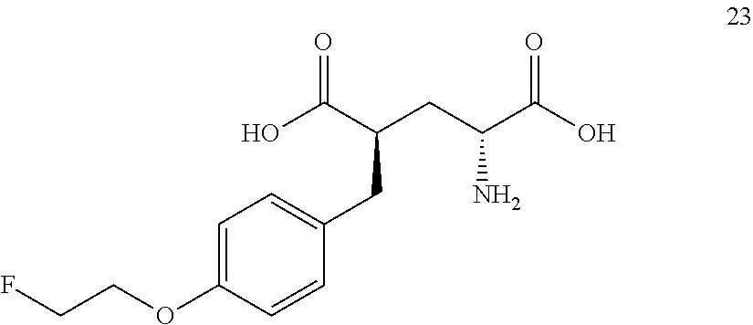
O(C1=CC=C(CC(CC(C(O)=O)N)C(O)=O)C=C1)CCF
